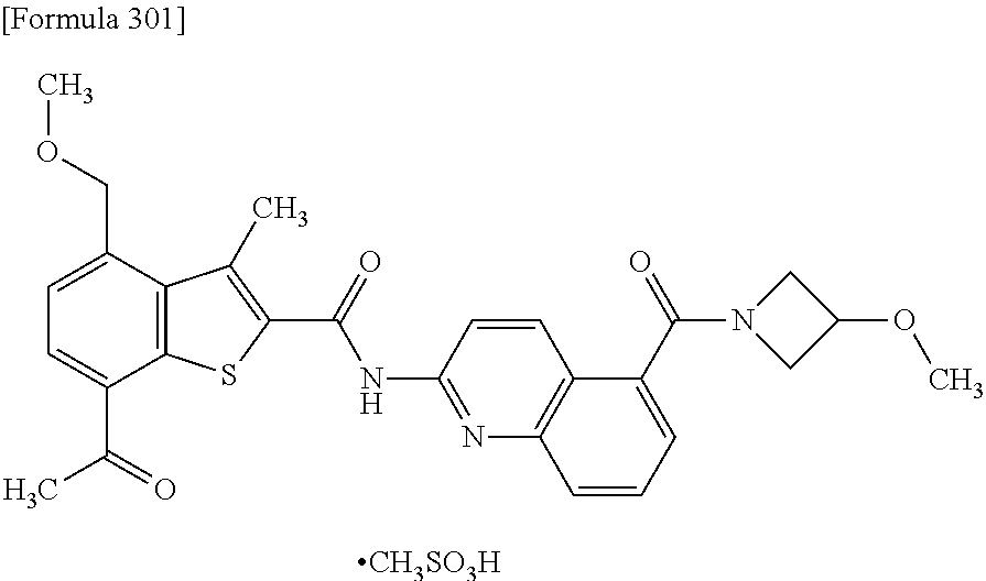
C1=C(C(=O)C)C2=C(C(COC)=C1)C(C)=C(C(=O)NC1=NC3=C(C=C1)C(C(N1CC(OC)C1)=O)=CC=C3)S2.[CH3SO3H]
